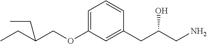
C(COC1=CC=CC(CC(CN)O)=C1)(CC)CC
